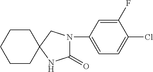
C1(F)=CC(N2C(=O)NC3(C2)CCCCC3)=CC=C1Cl
